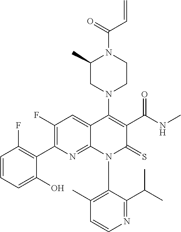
C1=CN=C(C(C)C)C(N2C(=S)C(C(=O)NC)=C(N3CC(C)N(C(C=C)=O)CC3)C3=CC(F)=C(C4=C(F)C=CC=C4O)N=C23)=C1C
